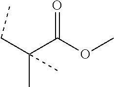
C(C(C(OC)=O)(C)C)C
